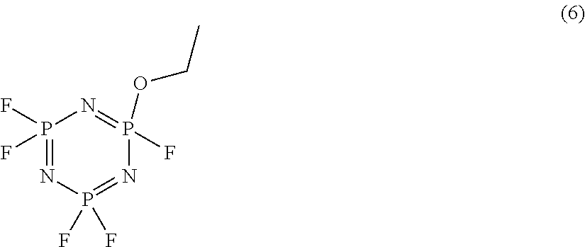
P1(F)(F)=NP(F)(F)=NP(F)(OCC)=N1
